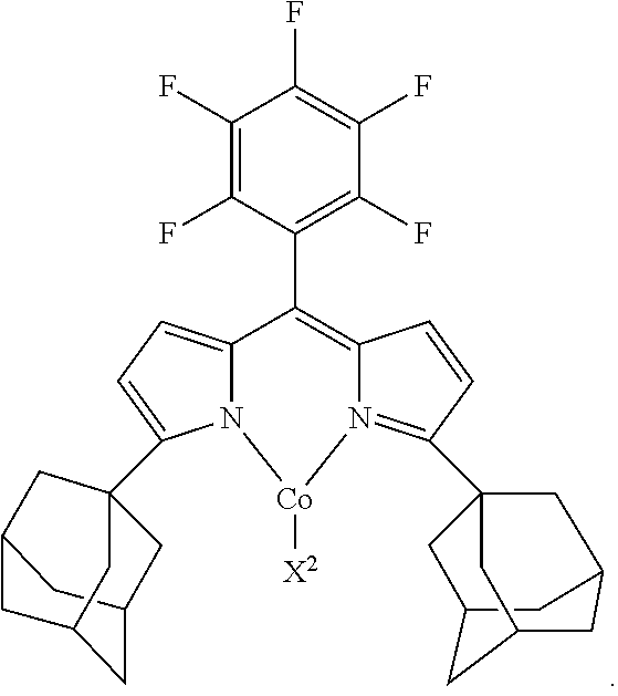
C12=CC=C(C34CC5CC(CC(C5)C3)C4)N1[Co]([X2])N1=C(C34CC5CC(CC(C5)C3)C4)C=CC1=C2C1=C(F)C(F)=C(F)C(F)=C1F
